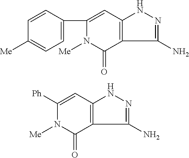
C1(C2=CC=C([Me])C=C2)=CC2=C(C(=O)N1[Me])C(N)=NN2.C1([Ph])=CC2=C(C(=O)N1[Me])C(N)=NN2
